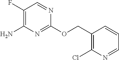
C1=NC(Cl)=C(COC2=NC(N)=C(F)C=N2)C=C1
